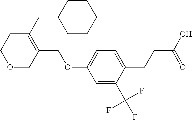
C1CC(CC2=C(COC3=CC=C(CCC(O)=O)C(C(F)(F)F)=C3)COCC2)CCC1
